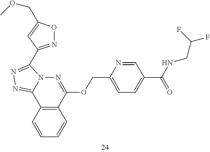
C1=CC2=C(C=C1)C(OCC1=CC=C(C(NCC(F)F)=O)C=N1)=NN1C2=NN=C1C1=NOC(COC)=C1
